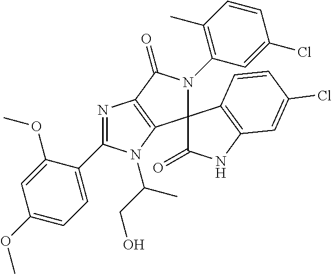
C1(OC)=CC=C(C2=NC3=C(C4(N(C5=C(C)C=CC(Cl)=C5)C3=O)C(=O)NC3=C4C=CC(Cl)=C3)N2C(CO)C)C(OC)=C1
